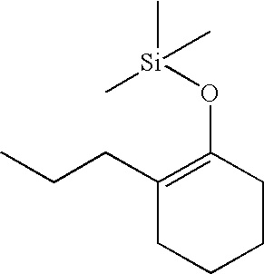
C1(CCC)=C(O[Si](C)(C)C)CCCC1
